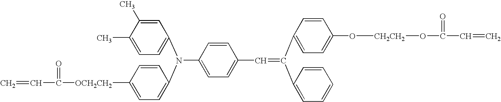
N(C1=CC=C(C=C(C2=CC=C(O[CH2CH2]OC(=O)C=C)C=C2)C2=CC=CC=C2)C=C1)(C1=CC=C(C)C(C)=C1)C1=CC=C([OCH2CH2]C(=O)C=C)C=C1
